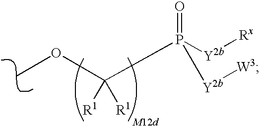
COC([R1])([R1])P(=O)([Y2b][Rx])[Y2b][W3]
